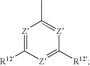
[Z]1=C([R12])[Z]=C([R12])[Z]=C1C
